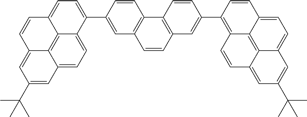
C12=C(C3=C(C=C1)C=C(C1=CC=C4C5=C6C(=CC(C(C)(C)C)=CC6=CC=C51)C=C4)C=C3)C=CC(C1=C3C4=C5C(=CC=C4C=C1)C=C(C(C)(C)C)C=C5C=C3)=C2
